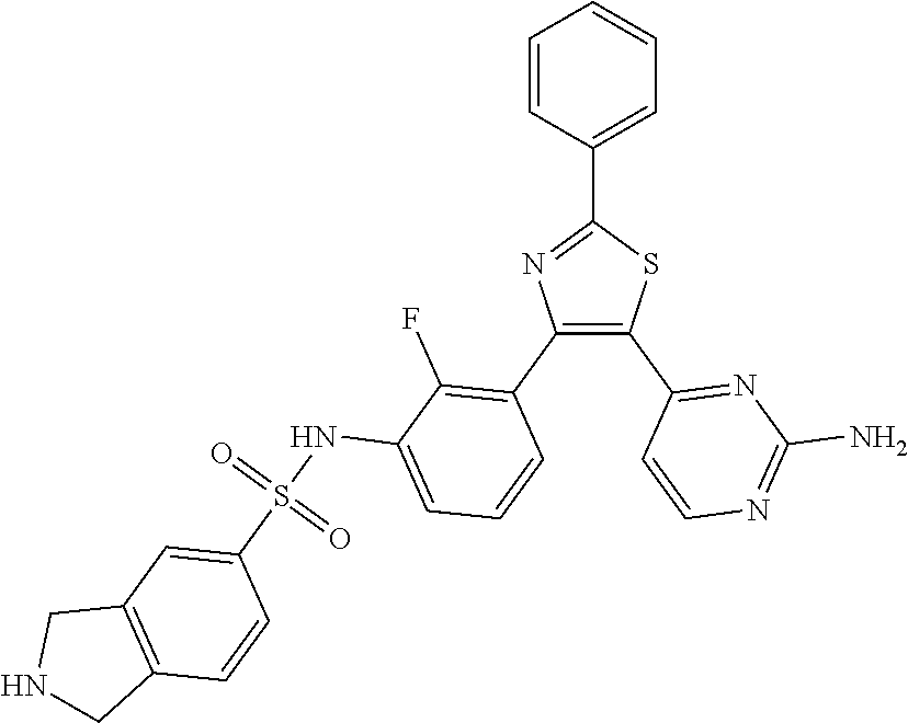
C1=C(C2=NC(C3=C(F)C(NS(C4=CC5=C(C=C4)CNC5)(=O)=O)=CC=C3)=C(C3=NC(N)=NC=C3)S2)C=CC=C1
